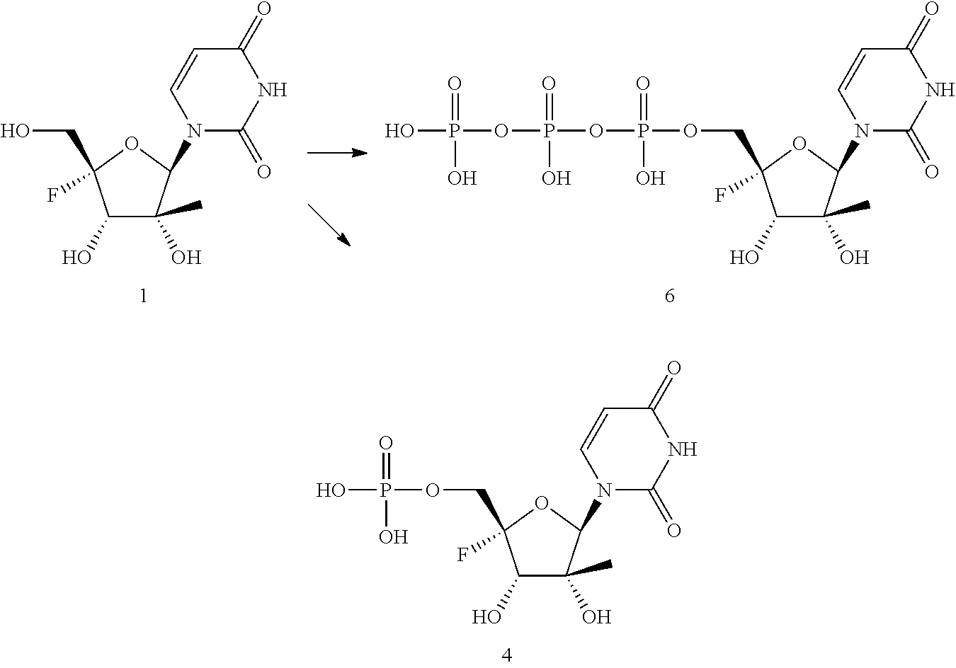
N1(C2C(O)(C)C(O)C(CO)(F)O2)C(=O)NC(=O)C=C1.N1(C2C(O)(C)C(O)C(COP(=O)(O)OP(=O)(O)OP(O)(=O)O)(F)O2)C(=O)NC(=O)C=C1.N1(C2C(O)(C)C(O)C(COP(=O)(O)O)(F)O2)C(=O)NC(=O)C=C1
